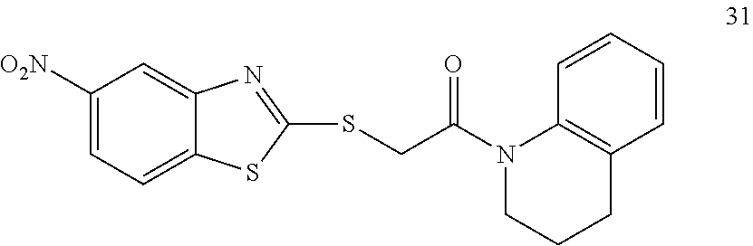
C1([O2N])=CC=C2C(=C1)N=C(SCC(N1CCCC3=C1C=CC=C3)=O)S2
